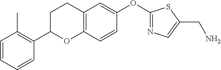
C1=CC=CC(C2OC3=C(CC2)C=C(OC2=NC=C(CN)S2)C=C3)=C1C
